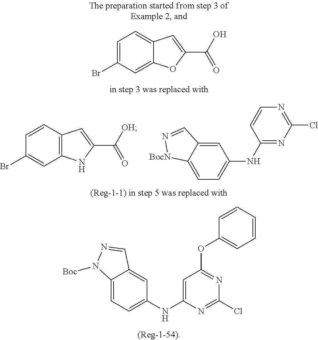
C12=C(C=CC(Br)=C1)C=C(C([OH])=O)N2.C1(NC2=CC=C3C(=C2)C=N[BocN]3)=NC(Cl)=NC=C1.C12=CC(Br)=CC=C1C=C(C(O)=O)O2.C12=CC=C(NC3=CC(OC4=CC=CC=C4)=NC(Cl)=N3)C=C1C=NN2[Boc]
